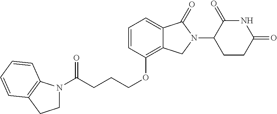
N1(C(CCCOC2=C3C(=CC=C2)C(=O)N(C2C(=O)NC(=O)CC2)C3)=O)CCC2=C1C=CC=C2
